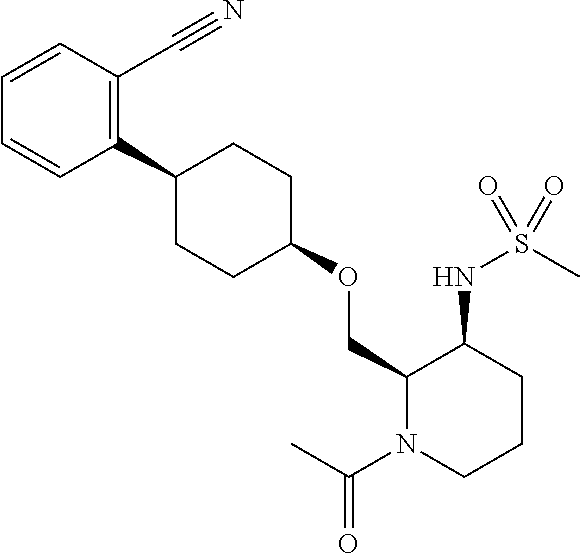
C1(OCC2N(C(=O)C)CCCC2NS(=O)(C)=O)CCC(C2=C(C#N)C=CC=C2)CC1
